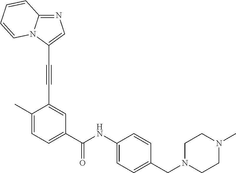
C12=NC=C(C#CC3=CC(C(NC4=CC=C(CN5CCN(C)CC5)C=C4)=O)=CC=C3C)N1C=CC=C2
